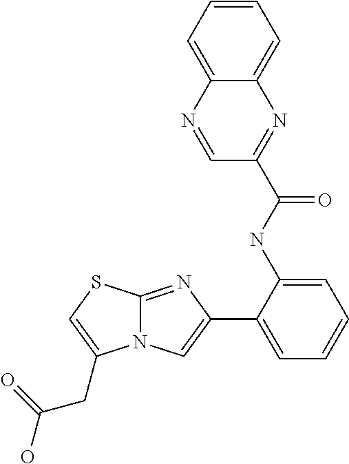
C12=NC(C3=CC=CC=C3NC(C3=NC4=CC=CC=C4N=C3)=O)=CN1C(CC(O)=O)=CS2
